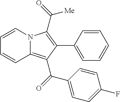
C1=CC(C2=C(C([Me])=O)N3C(=C2C(=O)C2=CC=C(F)C=C2)C=CC=C3)=CC=C1
